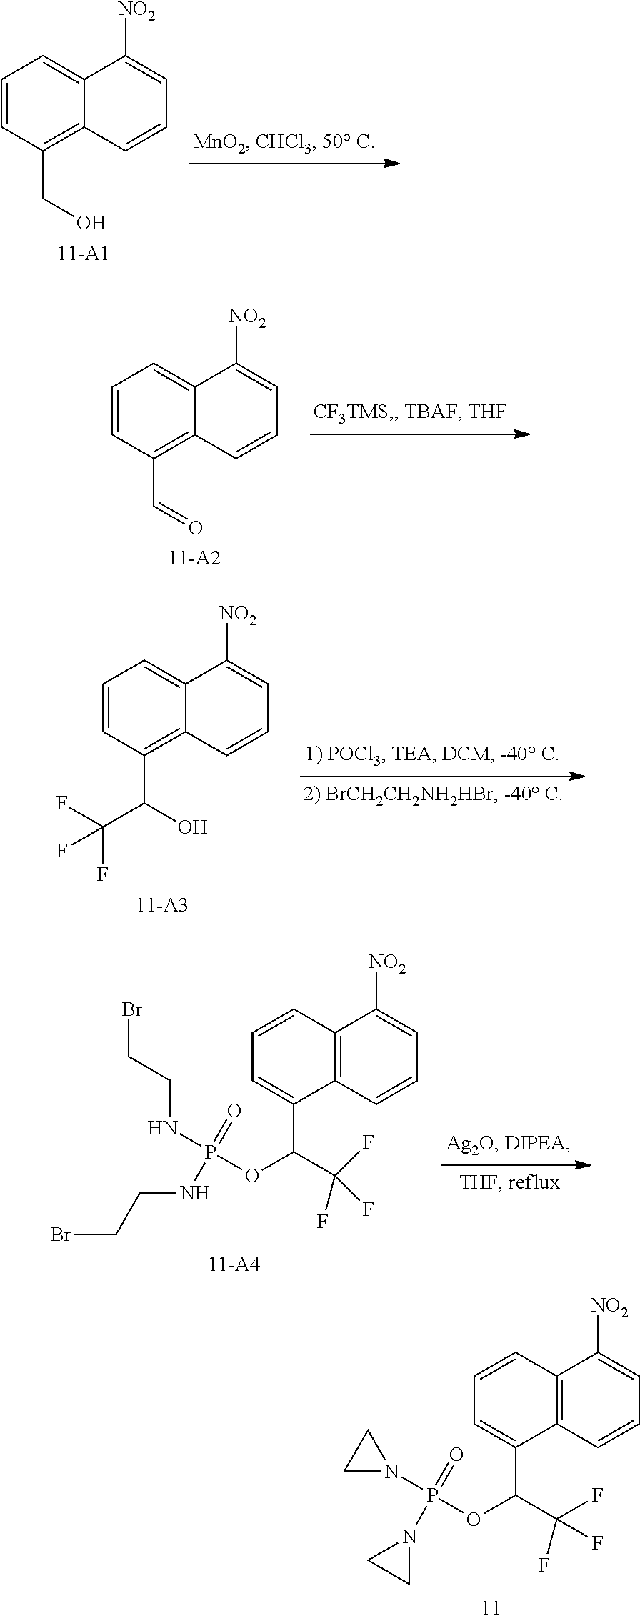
C1=CC(CO)=C2C(=C1)C([NO2])=CC=C2.C1=CC(C=O)=C2C(=C1)C([NO2])=CC=C2.C1=CC(C(C(F)(F)F)O)=C2C(=C1)C([NO2])=CC=C2.C1=CC2=C(C(C(OP(NCCBr)(=O)NCCBr)C(F)(F)F)=C1)C=CC=C2[NO2].C1=CC2=C(C(C(OP(N3CC3)(=O)N3CC3)C(F)(F)F)=C1)C=CC=C2[NO2]
